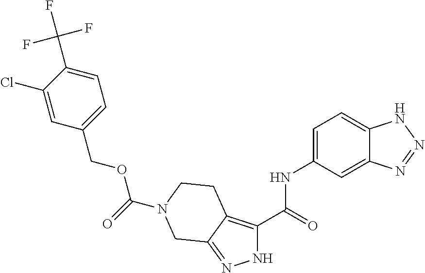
N1C(C(=O)NC2=CC=C3C(=C2)N=NN3)=C2C(=N1)CN(C(=O)OCC1=CC=C(C(F)(F)F)C(Cl)=C1)CC2
